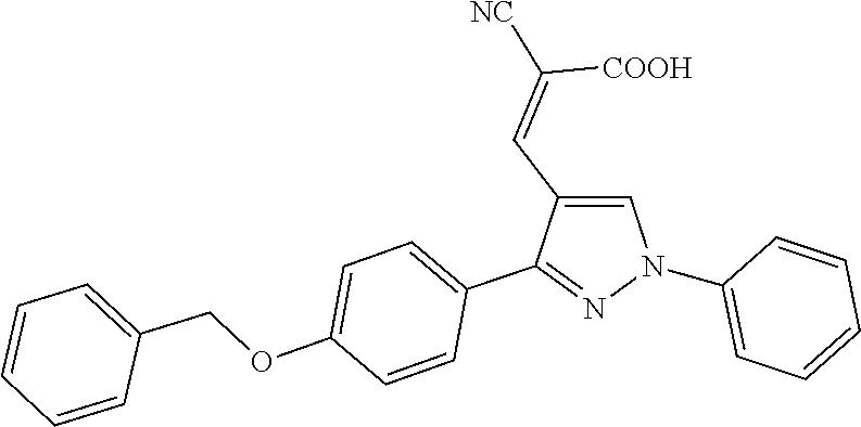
C1(N2C=C(C=C([NC])[COOH])C(C3=CC=C(OCC4=CC=CC=C4)C=C3)=N2)=CC=CC=C1
